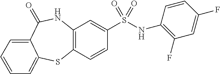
C12=C(NC(=O)C3=CC=CC=C3S1)C=C(S(=O)(NC1=C(F)C=C(F)C=C1)=O)C=C2
